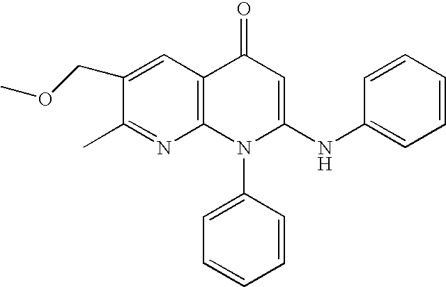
C1(C)=NC2=C(C=C1COC)C(=O)C=C(NC1=CC=CC=C1)N2C1=CC=CC=C1
